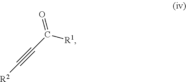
C([R1])(=O)C#C[R2]
